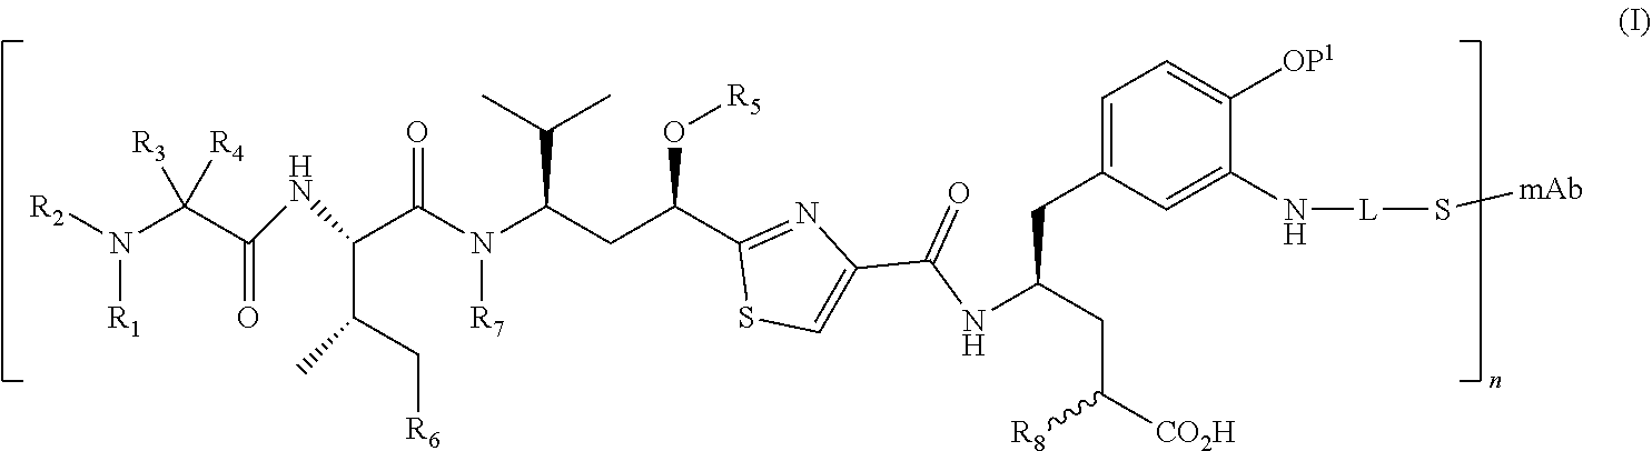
C(C(N(C(CC(C1=NC(C(=O)NC(CC([R8])[CO2H])CC2=CC=C([OP1])C(N[L]S[mAb])=C2)=CS1)O[R5])C(C)C)[R7])=O)(C(C[R6])C)NC(C(N([R2])[R1])([R3])[R4])=O
